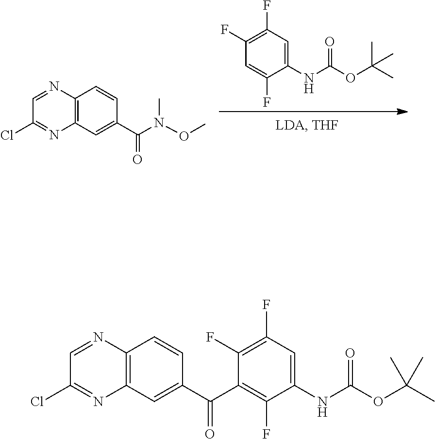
C1(NC(=O)OC(C)(C)C)=CC(F)=C(F)C=C1F.C12=C(C=C(C(N(C)OC)=O)C=C1)N=C(Cl)C=N2.C12=C(C=C(C(C3=C(F)C(NC(=O)OC(C)(C)C)=CC(F)=C3F)=O)C=C1)N=C(Cl)C=N2
